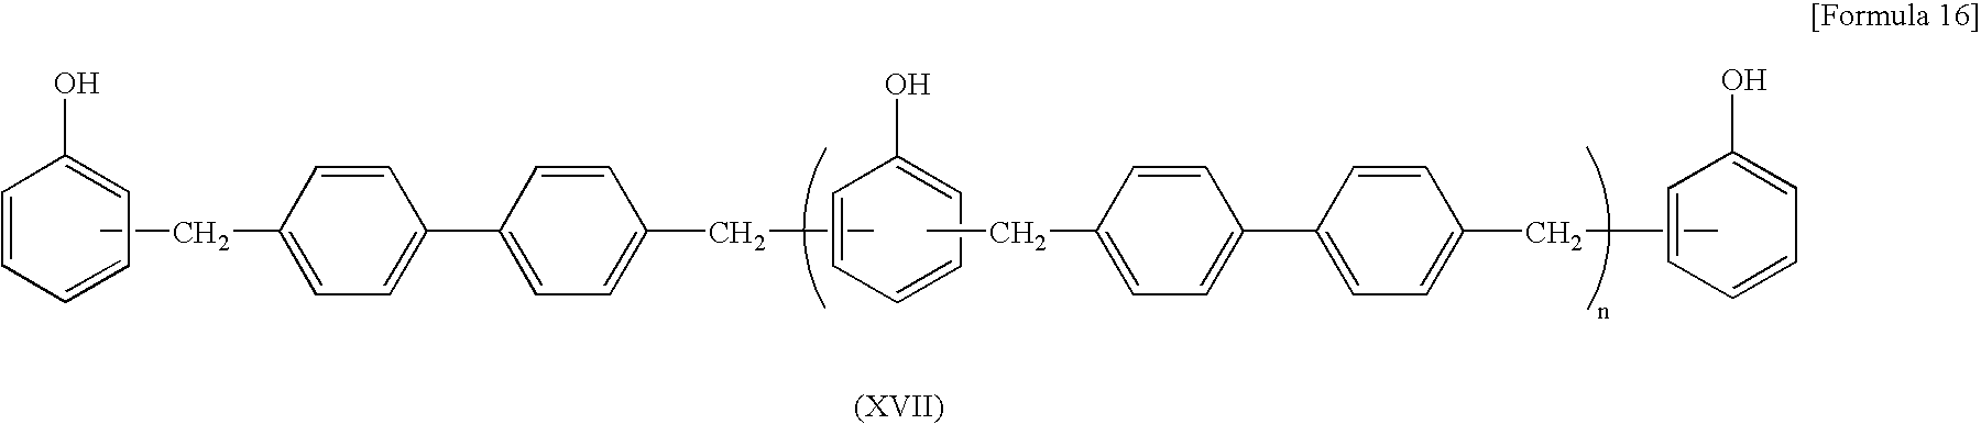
C1=CC=CC=C1O.CCC1=CC=C(C2=CC=C(CC)C=C2)C=C1.C1=CC=CC=C1O.CCC1=CC=C(C2=CC=C(CC)C=C2)C=C1.C1=CC=CC=C1O
